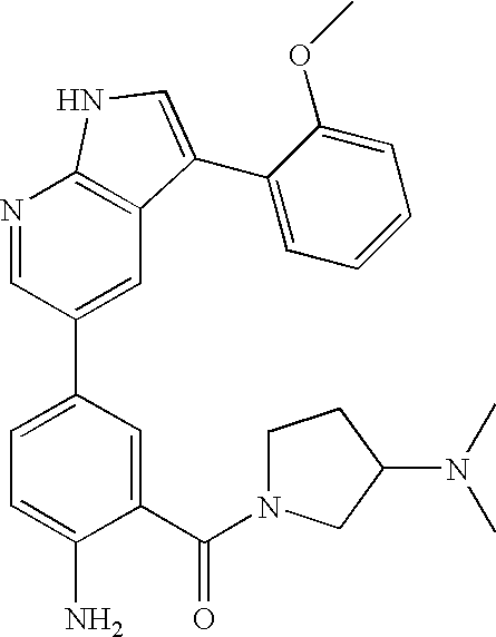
C1(C(N2CCC(N(C)C)C2)=O)=CC(C2=CC3=C(N=C2)NC=C3C2=CC=CC=C2OC)=CC=C1N
